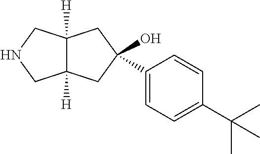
C1(C(C)(C)C)=CC=C(C2(O)CC3([H])C([H])(CNC3)C2)C=C1
